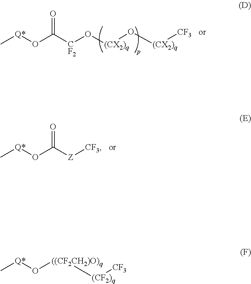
C[Q*]OC([CF2]O[(CX2)q]O[(CX2)q][CF3])=O.C[Q*]OC([Z][CF3])=O.C[Q*]O[((CF2CH2)O)q][(CF2)q][CF3]
